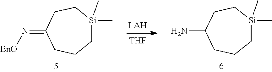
[Si]1(C)(C)CCCC(=N[BnO])CC1.[THF].[Si]1(C)(C)CCCC(N)CC1
